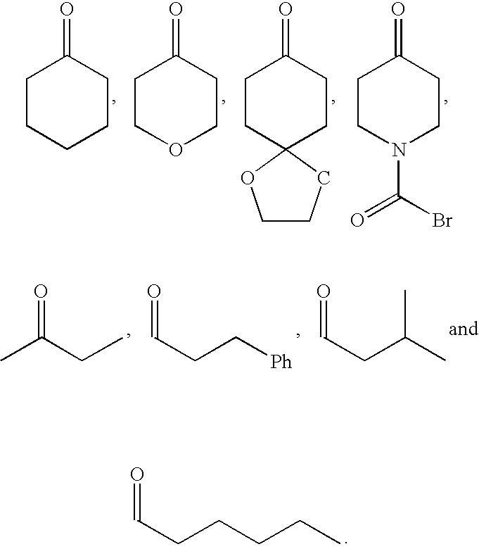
O=CCCCCC.C1CCCCC1=O.C1COCCC1=O.C1CC2(CCC1=O)CCCO2.C1CN(C(=O)Br)CCC1=O.CC(=O)CC.C(=O)CC[Ph].C(=O)CC(C)C
